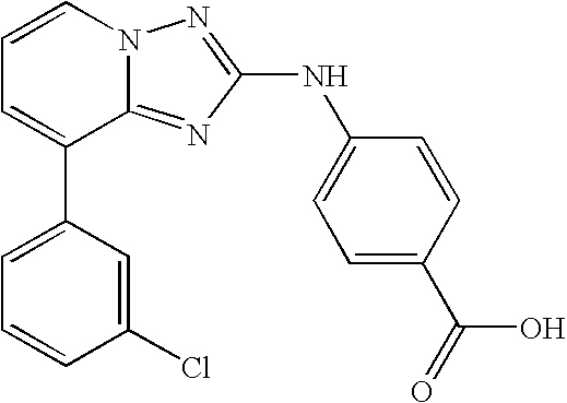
C1=C(C2=CC=CN3C2=NC(NC2=CC=C(C(=O)O)C=C2)=N3)C=C(Cl)C=C1
